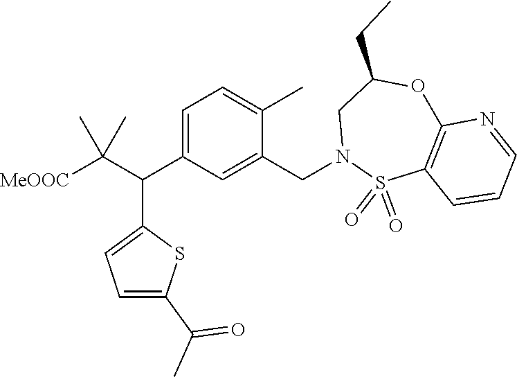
C1=C(C(C([MeOOC])(C)C)C2=CC=C(C(=O)C)S2)C=C(CN2S(=O)(=O)C3=C(OC(CC)C2)N=CC=C3)C(C)=C1
